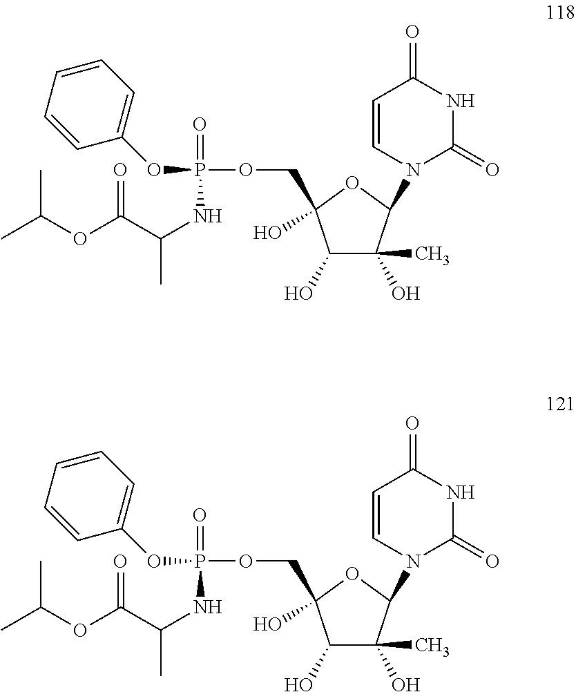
C1(O)C(C)(O)C(N2C(=O)NC(=O)C=C2)OC1(O)COP(=O)(NC(C(OC(C)C)=O)C)OC1=CC=CC=C1.C1(O)C(C)(O)C(N2C(=O)NC(=O)C=C2)OC1(O)COP(=O)(NC(C(OC(C)C)=O)C)OC1=CC=CC=C1
